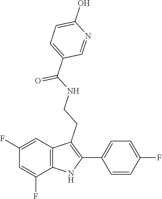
O=C(NCCC1=C(C2=CC=C(F)C=C2)NC2=C1C=C(F)C=C2F)C1=CC=C(O)N=C1
